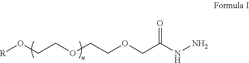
[R]OCCOCCOCC(NN)=O
